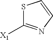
S1C([X1])=NC=C1
